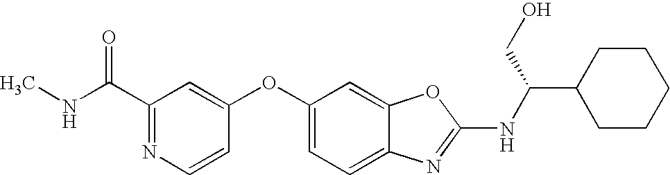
CNC(C1=NC=CC(OC2=CC=C3C(=C2)OC(NC(C2CCCCC2)CO)=N3)=C1)=O
